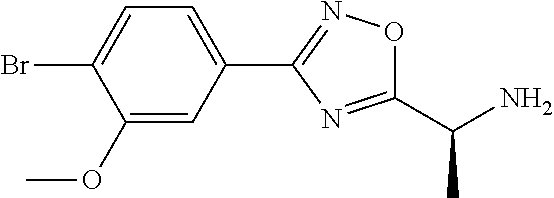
C1=C(Br)C(OC)=CC(C2=NOC(C(N)C)=N2)=C1
